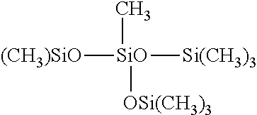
[(CH3)SiO][SiO]([Si(CH3)3])(C)[OSi(CH3)3]
